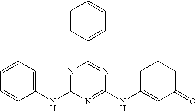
C1(NC2=NC(C3=CC=CC=C3)=NC(NC3=CC(=O)CCC3)=N2)=CC=CC=C1
